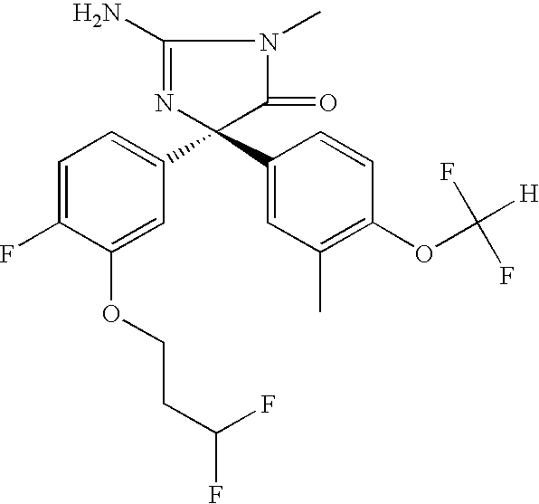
C1(N)=NC(C2=CC=C(F)C(OCCC(F)F)=C2)(C2=CC(C)=C(OC([H])(F)F)C=C2)C(=O)N1C
